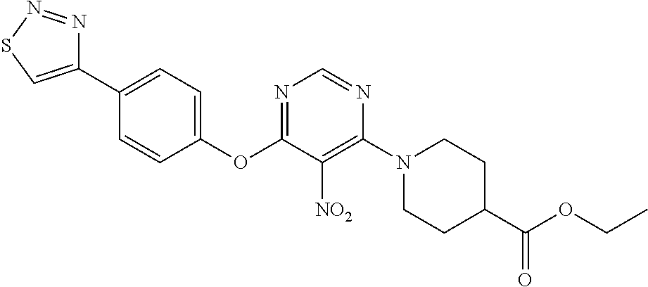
C1(OC2=NC=NC(N3CCC(C(OCC)=O)CC3)=C2[NO2])=CC=C(C2=CSN=N2)C=C1
